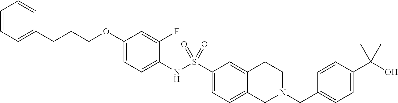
C1(OCCCC2=CC=CC=C2)=CC=C(NS(C2=CC=C3C(=C2)CCN(CC2=CC=C(C(O)(C)C)C=C2)C3)(=O)=O)C(F)=C1
